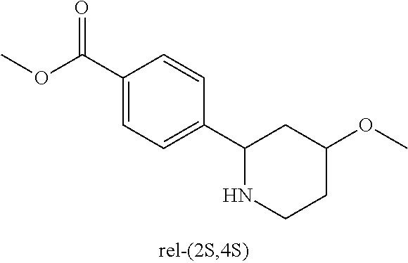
C1(C(OC)=O)=CC=C(C2NCCC(OC)C2)C=C1
